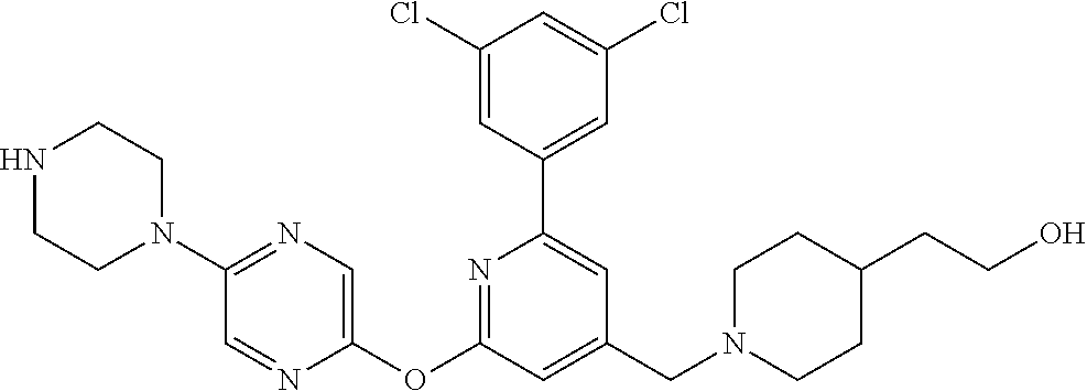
C1(Cl)=CC(C2=CC(CN3CCC(CCO)CC3)=CC(OC3=CN=C(N4CCNCC4)C=N3)=N2)=CC(Cl)=C1
